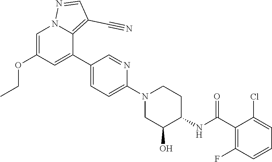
C1=C(OCC)C=C(C2=CC=C(N3CC(O)C(NC(C4=C(F)C=CC=C4Cl)=O)CC3)N=C2)C2=C(C#N)C=NN12
